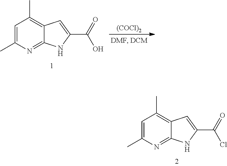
C1=C(C)N=C2C(=C1C)C=C(C(=O)Cl)N2.C1=C(C)N=C2C(=C1C)C=C(C(=O)O)N2.[(COCl)2]
